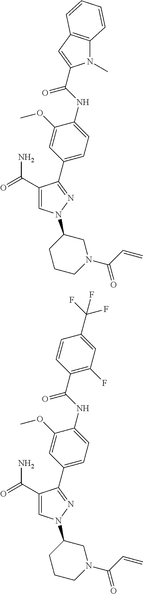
C1(C(=O)N)=CN(C2CCCN(C(C=C)=O)C2)N=C1C1=CC=C(NC(=O)C2=CC3=C(N2C)C=CC=C3)C(OC)=C1.C1(C(=O)N)=CN(C2CCCN(C(C=C)=O)C2)N=C1C1=CC=C(NC(=O)C2=C(F)C=C(C(F)(F)F)C=C2)C(OC)=C1
